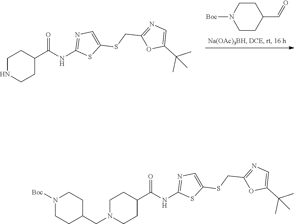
C1CC(C=O)CCN1[Boc].C1NCCC(C(NC2=NC=C(SCC3=NC=C(C(C)(C)C)O3)S2)=O)C1.C1N(CC2CCN([Boc])CC2)CCC(C(NC2=NC=C(SCC3=NC=C(C(C)(C)C)O3)S2)=O)C1
